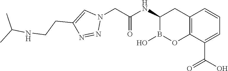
C1(NC(=O)CN2C=C(CCNC(C)C)N=N2)B(O)OC2=C(C1)C=CC=C2C(O)=O
